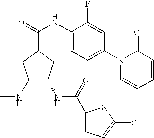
C1(NC)C(NC(C2=CC=C(Cl)S2)=O)CC(C(=O)NC2=CC=C(N3C=CC=CC3=O)C=C2F)C1
